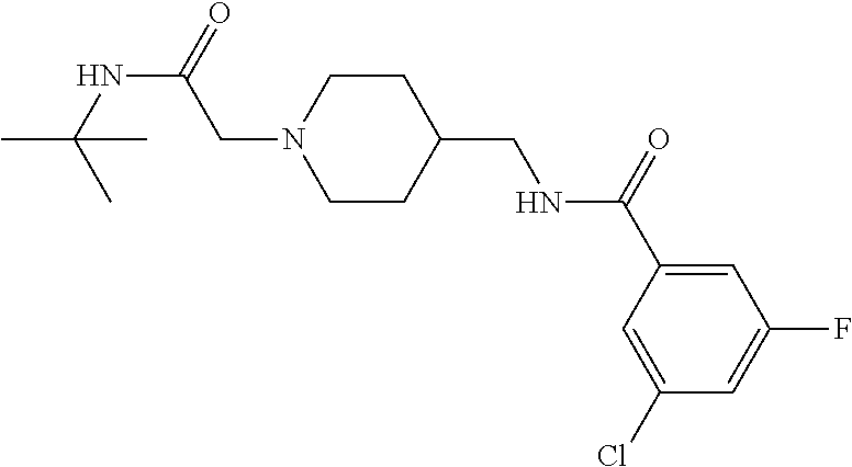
C1(Cl)=CC(C(=O)NCC2CCN(CC(NC(C)(C)C)=O)CC2)=CC(F)=C1
